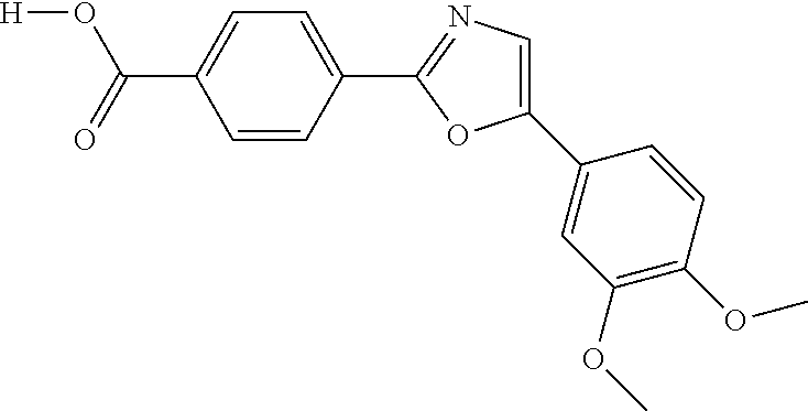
[H]OC(=O)C1=CC=C(C2=NC=C(C3=CC(OC)=C(OC)C=C3)O2)C=C1
